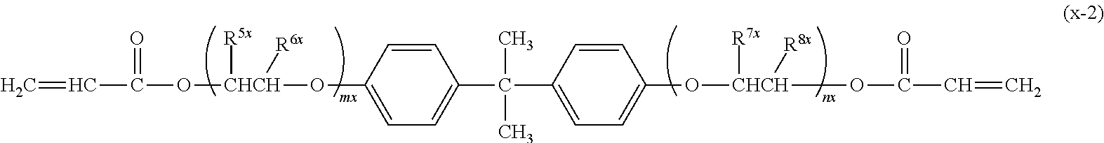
C=CC(O[CHCH](OC1=CC=C(C(C2=CC=C(O[CHCH](OC(=O)C=C)([R7x])[R8x])C=C2)(C)C)C=C1)([R5x])[R6x])=O
